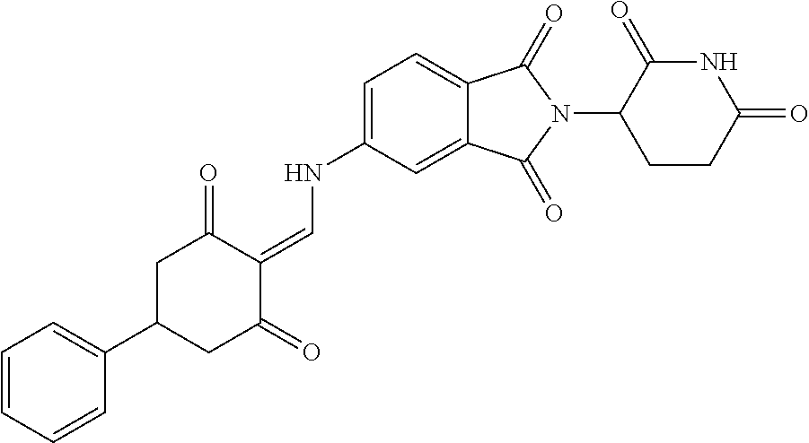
C1=C(NC=C2C(=O)CC(C3=CC=CC=C3)CC2=O)C=C2C(=C1)C(=O)N(C1CCC(=O)NC1=O)C2=O
